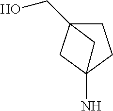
C12(CO)CCC(N)(C1)C2
